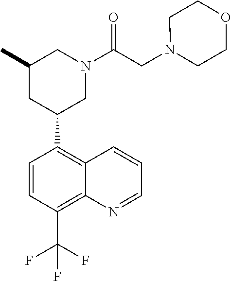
C1=CC(C(F)(F)F)=C2C(=C1C1CN(C(CN3CCOCC3)=O)CC(C)C1)C=CC=N2
